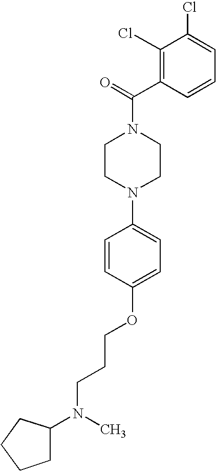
C1CN(C2=CC=C(OCCCN(C3CCCC3)C)C=C2)CCN1C(=O)C1=C(Cl)C(Cl)=CC=C1
